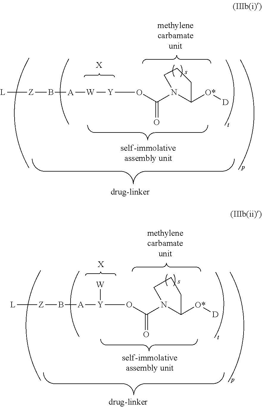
[L][Z]B[A][W][Y]OC(N1C([O*][D])CCC1)=O.[X].[L][Z]B[A][Y](OC(N1C([O*][D])CCC1)=O)[W].[X]
